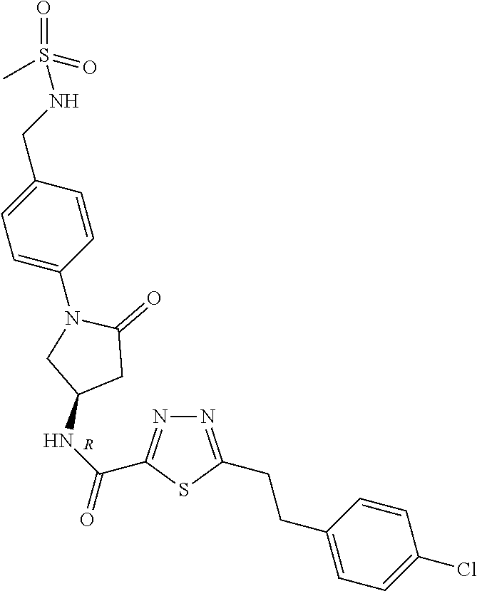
C1(CCC2=NN=C(C(NC3CC(=O)N(C4=CC=C(CNS(=O)(C)=O)C=C4)C3)=O)S2)=CC=C(Cl)C=C1.[R]
